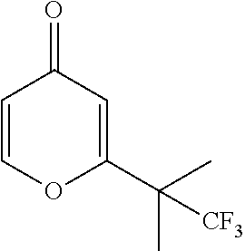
C1=COC(C(C)(C)[CF3])=CC1=O
